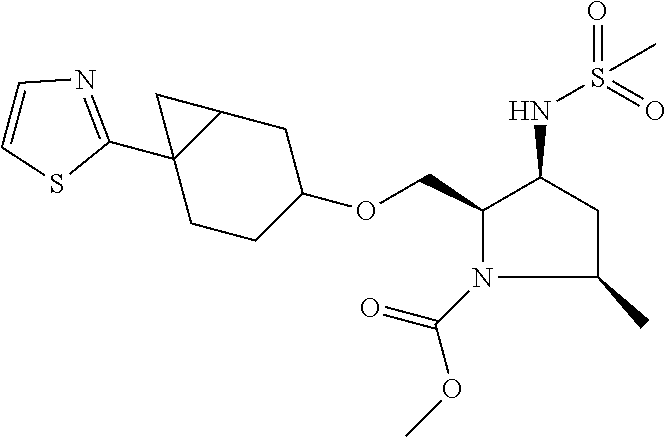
C1(COC2CCC3(C4=NC=CS4)C(C2)C3)N(C(=O)OC)C(C)CC1NS(=O)(=O)C
